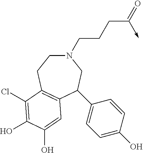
N1(CCCC(=O)->C)CCC2=C(C(C3=CC=C(O)C=C3)C1)C=C(O)C(O)=C2Cl
